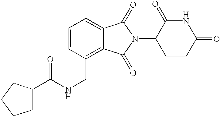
N1C(=O)CCC(N2C(=O)C3=CC=CC(CNC(=O)C4CCCC4)=C3C2=O)C1=O
